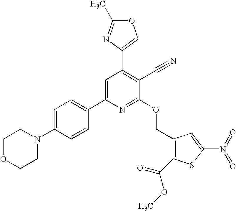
C1OCCN(C2=CC=C(C3=CC(C4=COC(C)=N4)=C(C#N)C(OCC4=C(C(=O)OC)SC(N(=O)=O)=C4)=N3)C=C2)C1
